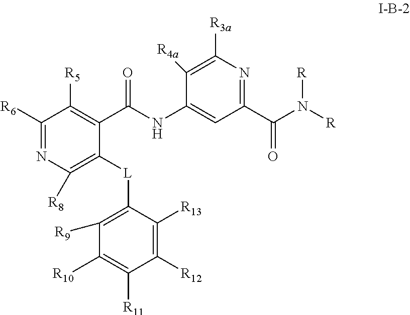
C1([R6])=NC([R8])=C([L]C2=C([R9])C([R10])=C([R11])C([R12])=C2[R13])C(C(NC2=CC(C(N([R])[R])=O)=NC([R3a])=C2[R4a])=O)=C1[R5]
